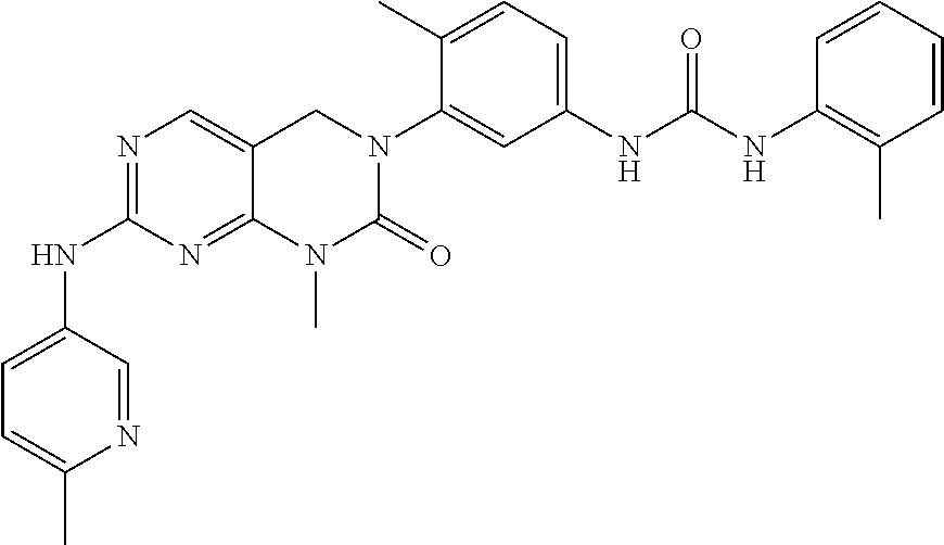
N1=C(NC2=CC=C(C)N=C2)N=C2C(=C1)CN(C1=CC(NC(NC3=C(C)C=CC=C3)=O)=CC=C1C)C(=O)N2C
